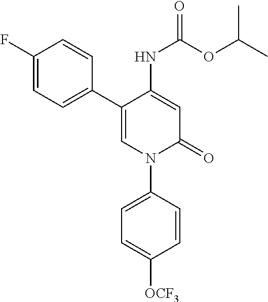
C1=C(NC(=O)OC(C)C)C(C2=CC=C(F)C=C2)=CN(C2=CC=C([OCF3])C=C2)C1=O
